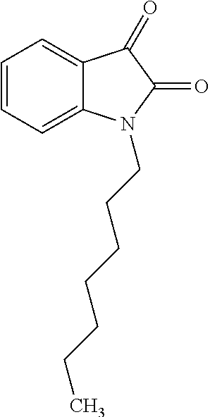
C12=CC=CC=C1N(CCCCCCC)C(=O)C2=O
